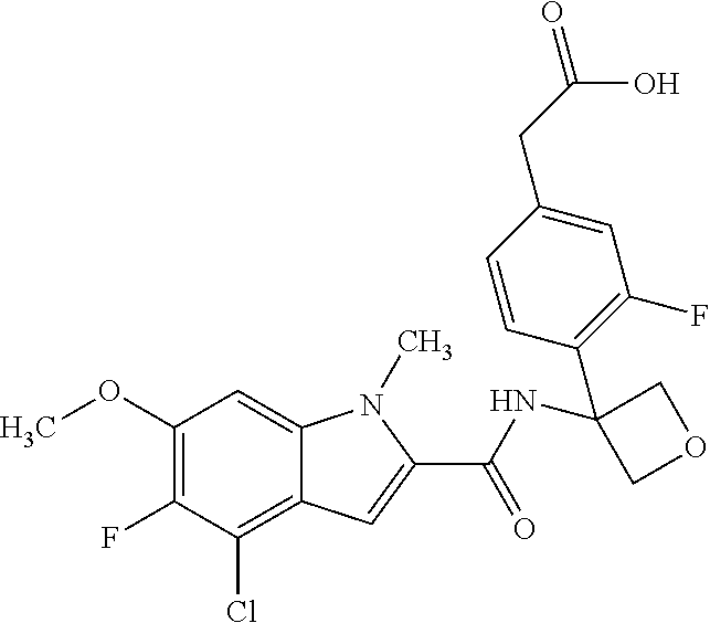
C1(OC)=C(F)C(Cl)=C2C(=C1)N(C)C(C(NC1(C3=C(F)C=C(CC(O)=O)C=C3)COC1)=O)=C2
